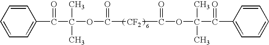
C1=CC=C(C(C(OC([CF2]C(OC(C(C2=CC=CC=C2)=O)(C)C)=O)=O)(C)C)=O)C=C1
